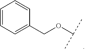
O(C(C)C)CC1=CC=CC=C1
